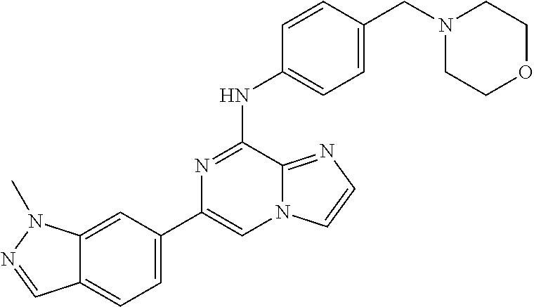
C1(C2=CC=C3C(=C2)N(C)N=C3)=CN2C(=NC=C2)C(NC2=CC=C(CN3CCOCC3)C=C2)=N1
